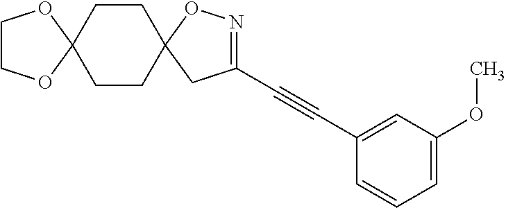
C12(CCC3(CC1)CC(C#CC1=CC(OC)=CC=C1)=NO3)OCCO2
